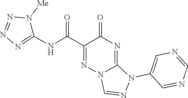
C1(C(=O)NC2=NN=NN2[Me])=NN2C(=NC1=O)N(C1=CN=CN=C1)N=C2
